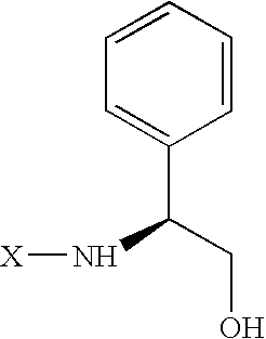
C1=CC=CC(C(N[X])CO)=C1
